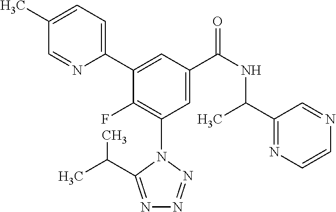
C1(C)=CC=C(C2=CC(C(NC(C3=NC=CN=C3)C)=O)=CC(N3C(C(C)C)=NN=N3)=C2F)N=C1
